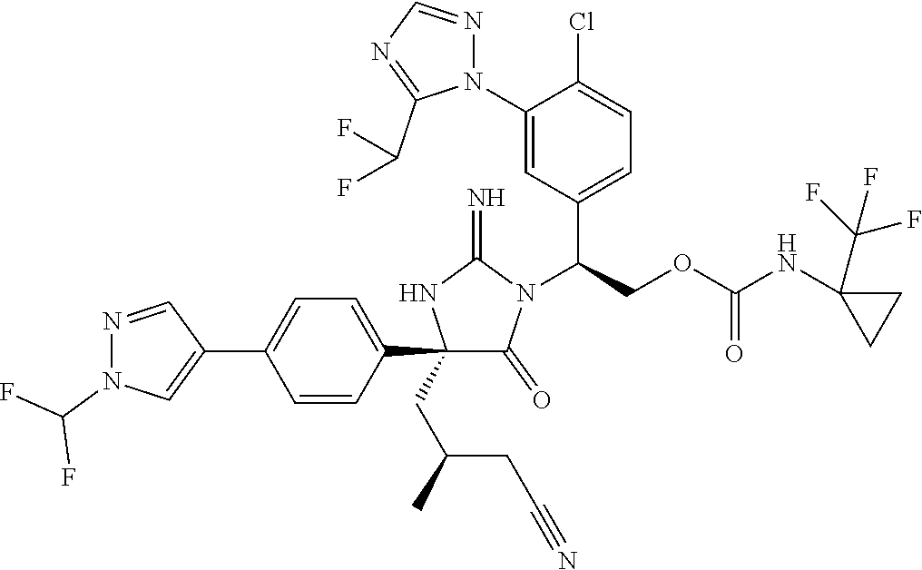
C1(C2=CC=C(C3=CN(C(F)F)N=C3)C=C2)(CC(C)CC#N)C(=O)N(C(COC(NC2(C(F)(F)F)CC2)=O)C2=CC=C(Cl)C(N3N=CN=C3C(F)F)=C2)C(=N)N1
